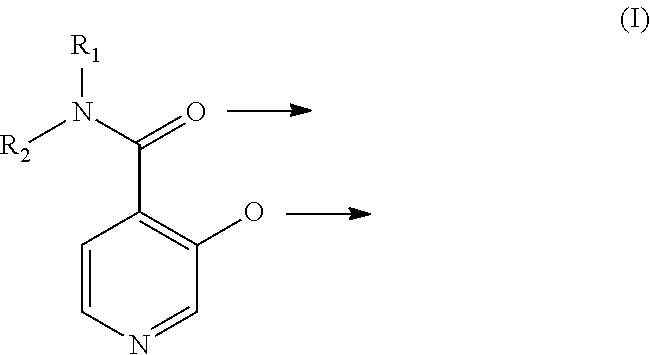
C1=CN=CC(O)=C1C(N([R2])[R1])=O
